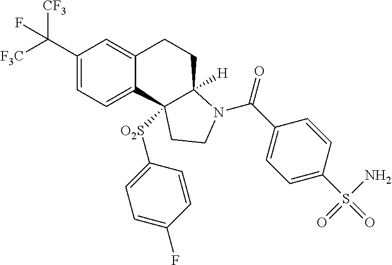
C(C1=CC=C2C(=C1)CCC1([H])C2([O2S]C2=CC=C(F)C=C2)CCN1C(C1=CC=C(S(N)(=O)=O)C=C1)=O)([F3C])([CF3])F
